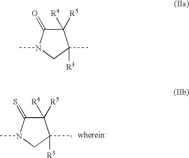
C1([R5])([R4])C(=S)N(C)CC1(C)[R3].C1([R5])([R4])C(=O)N(C)CC1(C)[R3]
